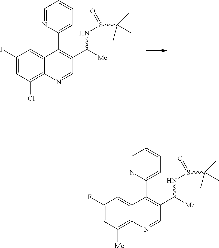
C1=C(F)C=C2C(=C1Cl)N=CC(C(NS(C(C)(C)C)=O)[Me])=C2C1=CC=CC=N1.C1=C(F)C=C2C(=C1[Me])N=CC(C(NS(C(C)(C)C)=O)[Me])=C2C1=CC=CC=N1
